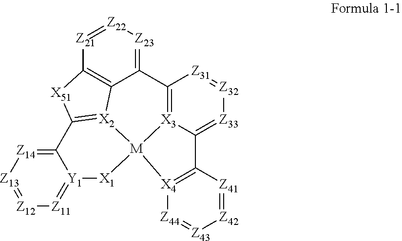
[Z14]1=C2[Y1](=[Z11][Z12]=[Z13]1)[X1][M]13[X2]4=C2[X51]C2=C4C(=[Z23][Z22]=[Z21]2)C2=[X3]1C(=[Z33][Z32]=[Z31]2)C1=[X4]3[Z44]=[Z43][Z42]=[Z41]1
